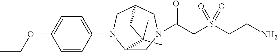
C1(C)(C)C2CN(C(CS(CCN)(=O)=O)=O)CC(CN2C2=CC=C(OCC)C=C2)C1
